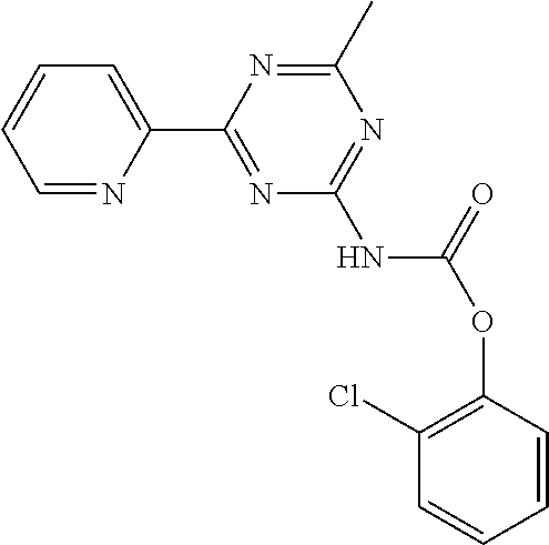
C1=NC(C2=NC(NC(=O)OC3=C(Cl)C=CC=C3)=NC(C)=N2)=CC=C1
